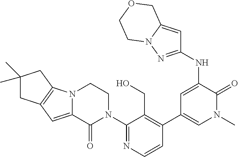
N12C(=CC3=C1CC(C)(C)C3)C(=O)N(C1=NC=CC(C3=CN(C)C(=O)C(NC4=NN5C(=C4)COCC5)=C3)=C1CO)CC2
